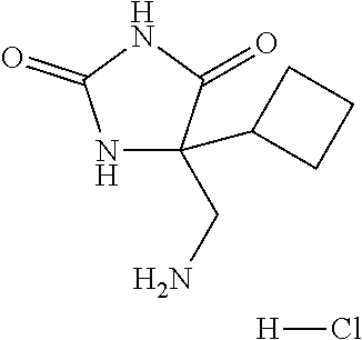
N1C(CN)(C2CCC2)C(=O)NC1=O.[H]Cl
